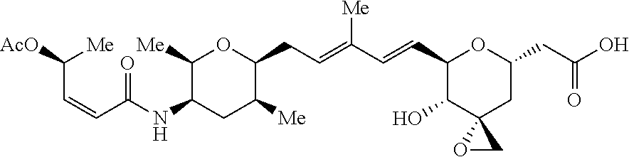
[AcO]C([Me])C=CC(=O)NC1C([Me])OC(CC=C([Me])C=CC2C(O)C3(CC(CC(O)=O)O2)OC3)C([Me])C1
